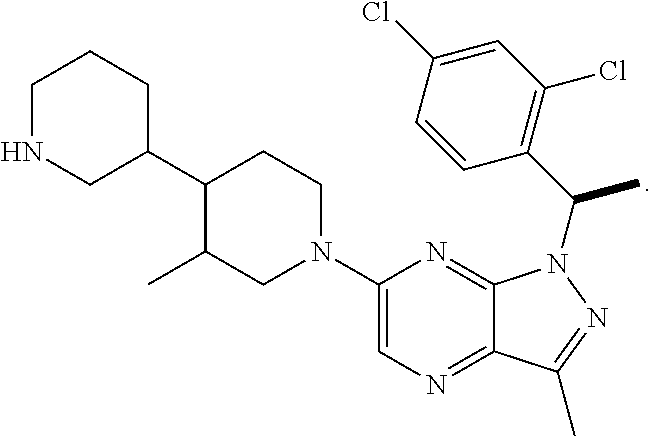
C1(C2CCCNC2)C(C)CN(C2=CN=C3C(=N2)N(C(C)C2=C(Cl)C=C(Cl)C=C2)N=C3C)CC1
